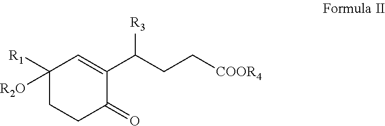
C1([R1])([R2O])CCC(=O)C(C(CC[COOR4])[R3])=C1
